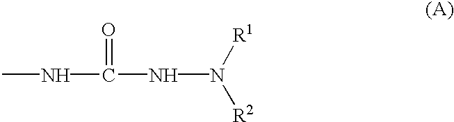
N(C(NN([R1])[R2])=O)C
